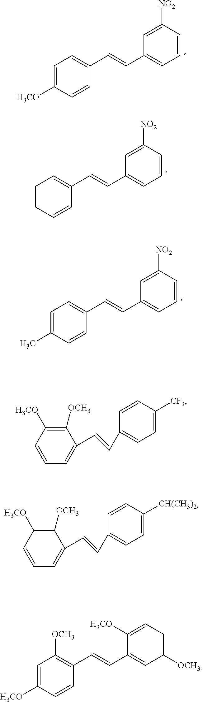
C1(C=CC2=CC=CC([NO2])=C2)=CC=C([H3CO])C=C1.C1(C=CC2=CC=CC([NO2])=C2)=CC=CC=C1.C1(C=CC2=CC=CC([NO2])=C2)=CC=C(C)C=C1.C1(C=CC2=CC([OCH3])=CC=C2[H3CO])=C([OCH3])C=C([H3CO])C=C1.C(C1=CC=C([CF3])C=C1)=CC1=CC=CC([H3CO])=C1[OCH3].C(C1=CC=C([CH(CH3)2])C=C1)=CC1=CC=CC([H3CO])=C1[OCH3]
